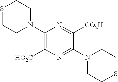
S1CCN(C2=C([HO2C])N=C(N3CCSCC3)C([CO2H])=N2)CC1
